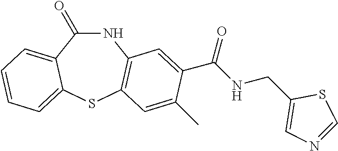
N1C(=O)C2=CC=CC=C2SC2=C1C=C(C(NCC1=CN=CS1)=O)C(C)=C2
